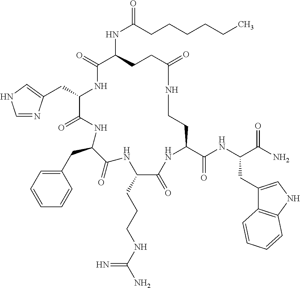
C(C1NC(=O)C(NC(=O)CCCCCC)CCC(=O)NCCC(C(NC(C(N)=O)CC2=CNC3=C2C=CC=C3)=O)NC(=O)C(CCCNC(N)=N)NC(=O)C(CC2=CC=CC=C2)NC1=O)C1=CNC=N1
